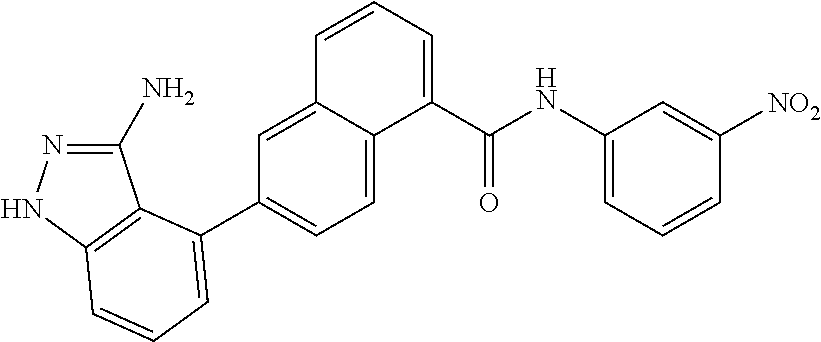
C1(N)=NNC2=C1C(C1=CC=C3C(=C1)C=CC=C3C(NC1=CC=CC([NO2])=C1)=O)=CC=C2
